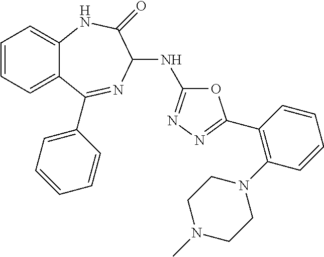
C1=CC=C2C(=C1)NC(=O)C(NC1=NN=C(C3=C(N4CCN(C)CC4)C=CC=C3)O1)N=C2C1=CC=CC=C1
